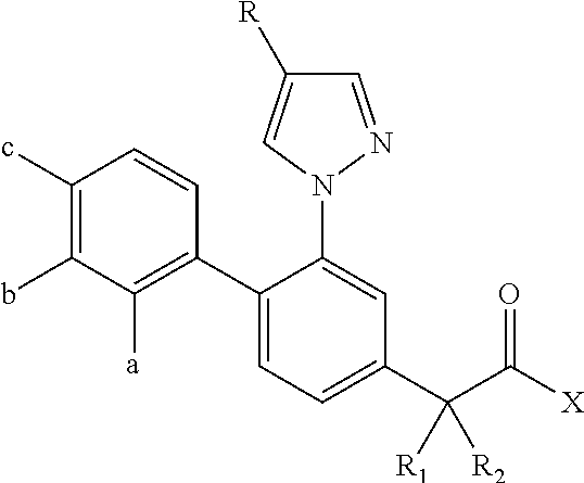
C1(N2C=C([R])C=N2)=CC(C(C([X])=O)([R2])[R1])=CC=C1C1=C([a])C(b)=C(c)C=C1
